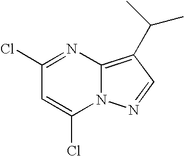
C1(Cl)=NC2=C(C(C)C)C=NN2C(Cl)=C1
